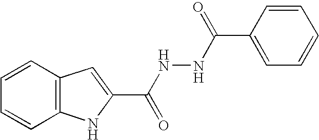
C12=C(C=CC=C1)C=C(C(NNC(=O)C1=CC=CC=C1)=O)N2
